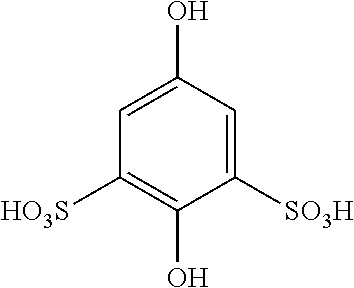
C1([SO3H])=CC(O)=CC([HO3S])=C1O
